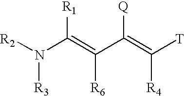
[R2]N(C(=C(C(=C([T])[R4])[Q])[R6])[R1])[R3]
